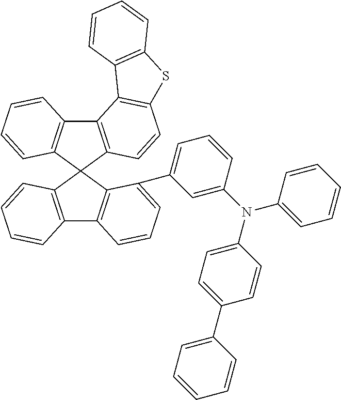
C12=C(C3(C4=C1C=CC=C4C1=CC=CC(N(C4=CC=C(C5=CC=CC=C5)C=C4)C4=CC=CC=C4)=C1)C1=C(C4=C3C=CC=C4)C3=C(C=C1)SC1=C3C=CC=C1)C=CC=C2
